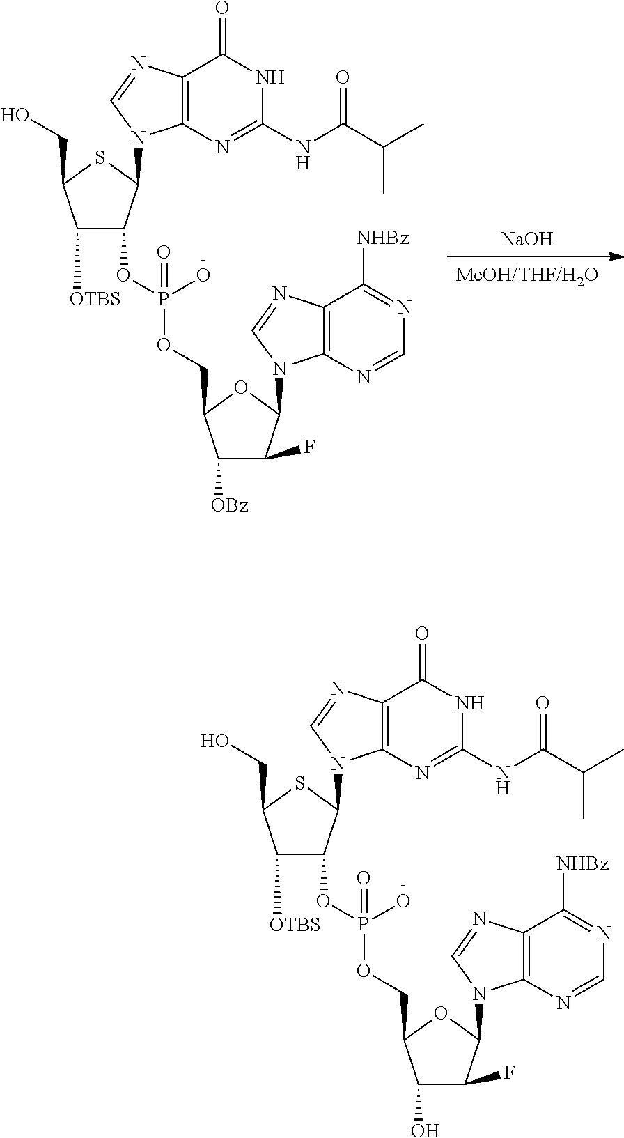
[NaOH].[MeOH/THF/H2O].C1(OP(OCC2OC(N3C4=C(N=C3)C([NHBz])=NC=N4)C(F)C2[OBz])(O)=O)C(N2C3=C(N=C2)C(=O)NC(NC(=O)C(C)C)=N3)SC(CO)C1[OTBS].C1(OP(OCC2OC(N3C4=C(N=C3)C([NHBz])=NC=N4)C(F)C2O)(O)=O)C(N2C3=C(N=C2)C(=O)NC(NC(=O)C(C)C)=N3)SC(CO)C1[OTBS]
